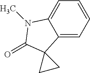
C12=CC=CC=C1C1(C(=O)N2C)CC1
